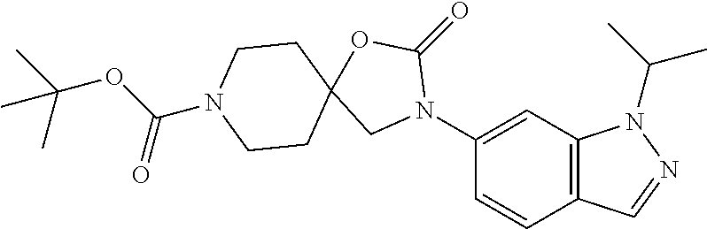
C1(N2C(=O)OC3(C2)CCN(C(OC(C)(C)C)=O)CC3)=CC2=C(C=C1)C=NN2C(C)C
